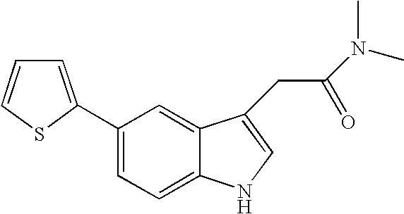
C1=C2C(=CC(C3=CC=CS3)=C1)C(CC(=O)N(C)C)=CN2
